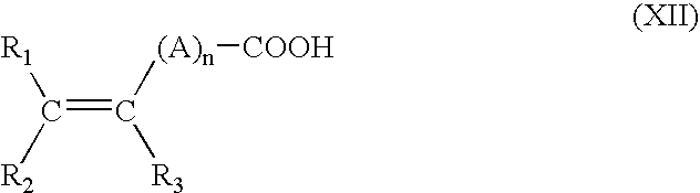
C(=C([(A)n][COOH])[R3])([R1])[R2]
